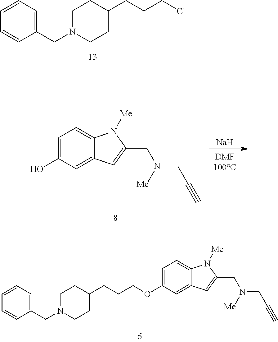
[Na].C1=C(O)C=C2C(=C1)N([Me])C(CN(CC#C)[Me])=C2.C1=C(OCCCC2CCN(CC3=CC=CC=C3)CC2)C=C2C(=C1)N([Me])C(CN(CC#C)[Me])=C2.C1=CC=C(CN2CCC(CCCCl)CC2)C=C1
